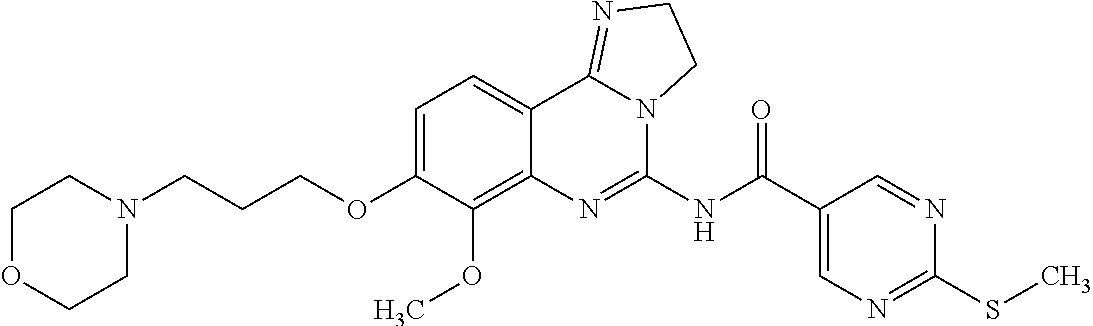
C1OCCN(CCCOC2=CC=C3C(=C2OC)N=C(NC(C2=CN=C(SC)N=C2)=O)N2C3=NCC2)C1
